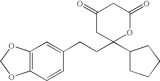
C12=C(C=C(CCC3(C4CCCC4)OC(=O)CC(=O)C3)C=C1)OCO2
